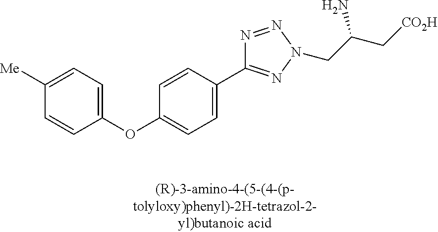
C1(OC2=CC=C([Me])C=C2)=CC=C(C2=NN(CC(C[CO2H])N)N=N2)C=C1
